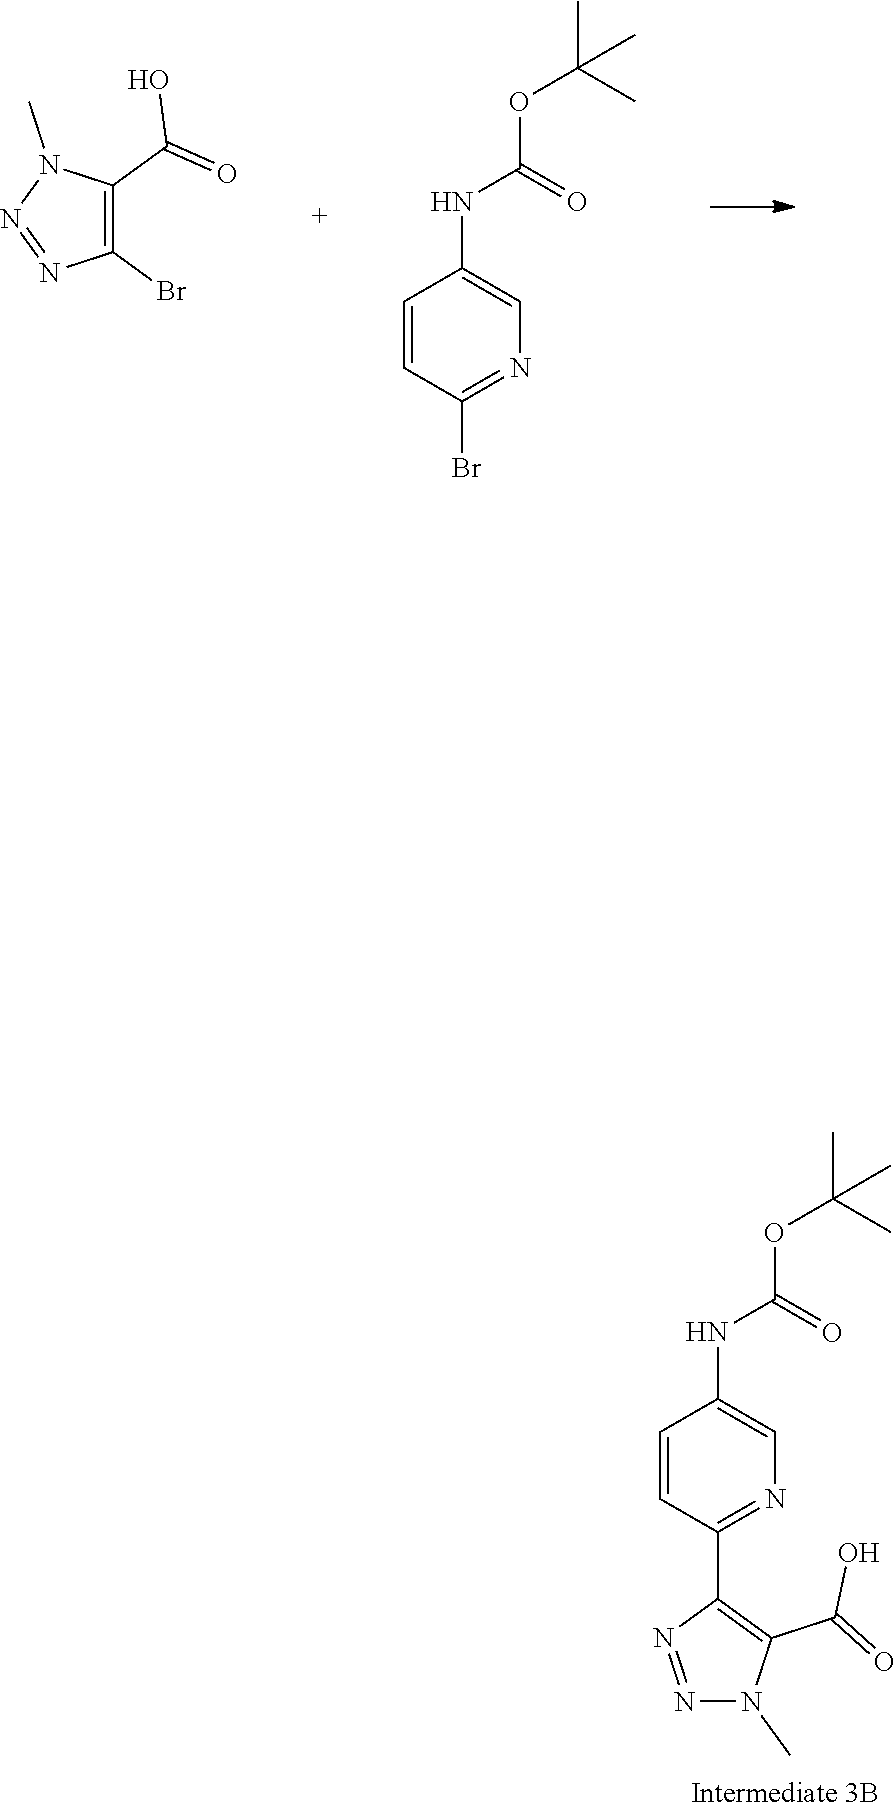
C1(Br)=C(C(=O)O)N(C)N=N1.C1=CC(Br)=NC=C1NC(=O)OC(C)(C)C.C1=CC(C2=C(C(O)=O)N(C)N=N2)=NC=C1NC(=O)OC(C)(C)C
